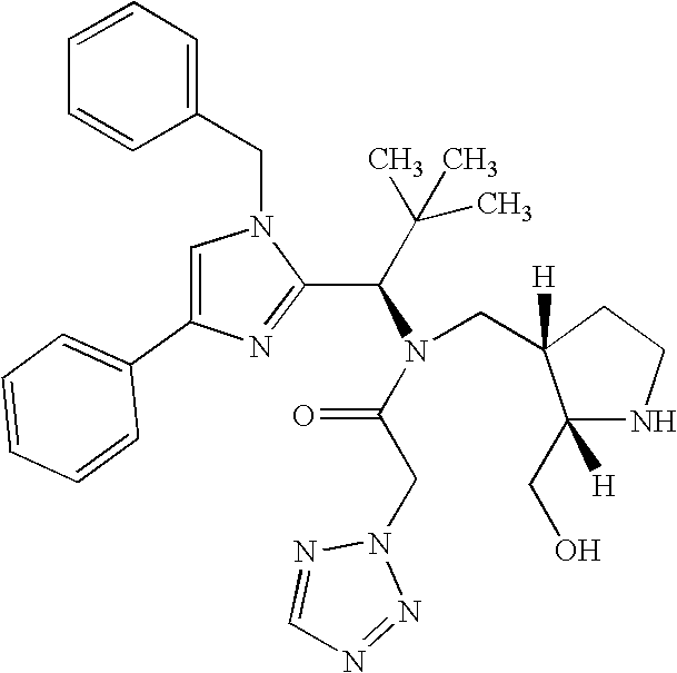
N1(CC2=CC=CC=C2)C=C(C2=CC=CC=C2)N=C1C(C(C)(C)C)N(C(CN1N=CN=N1)=O)CC1([H])C(CO)([H])NCC1
